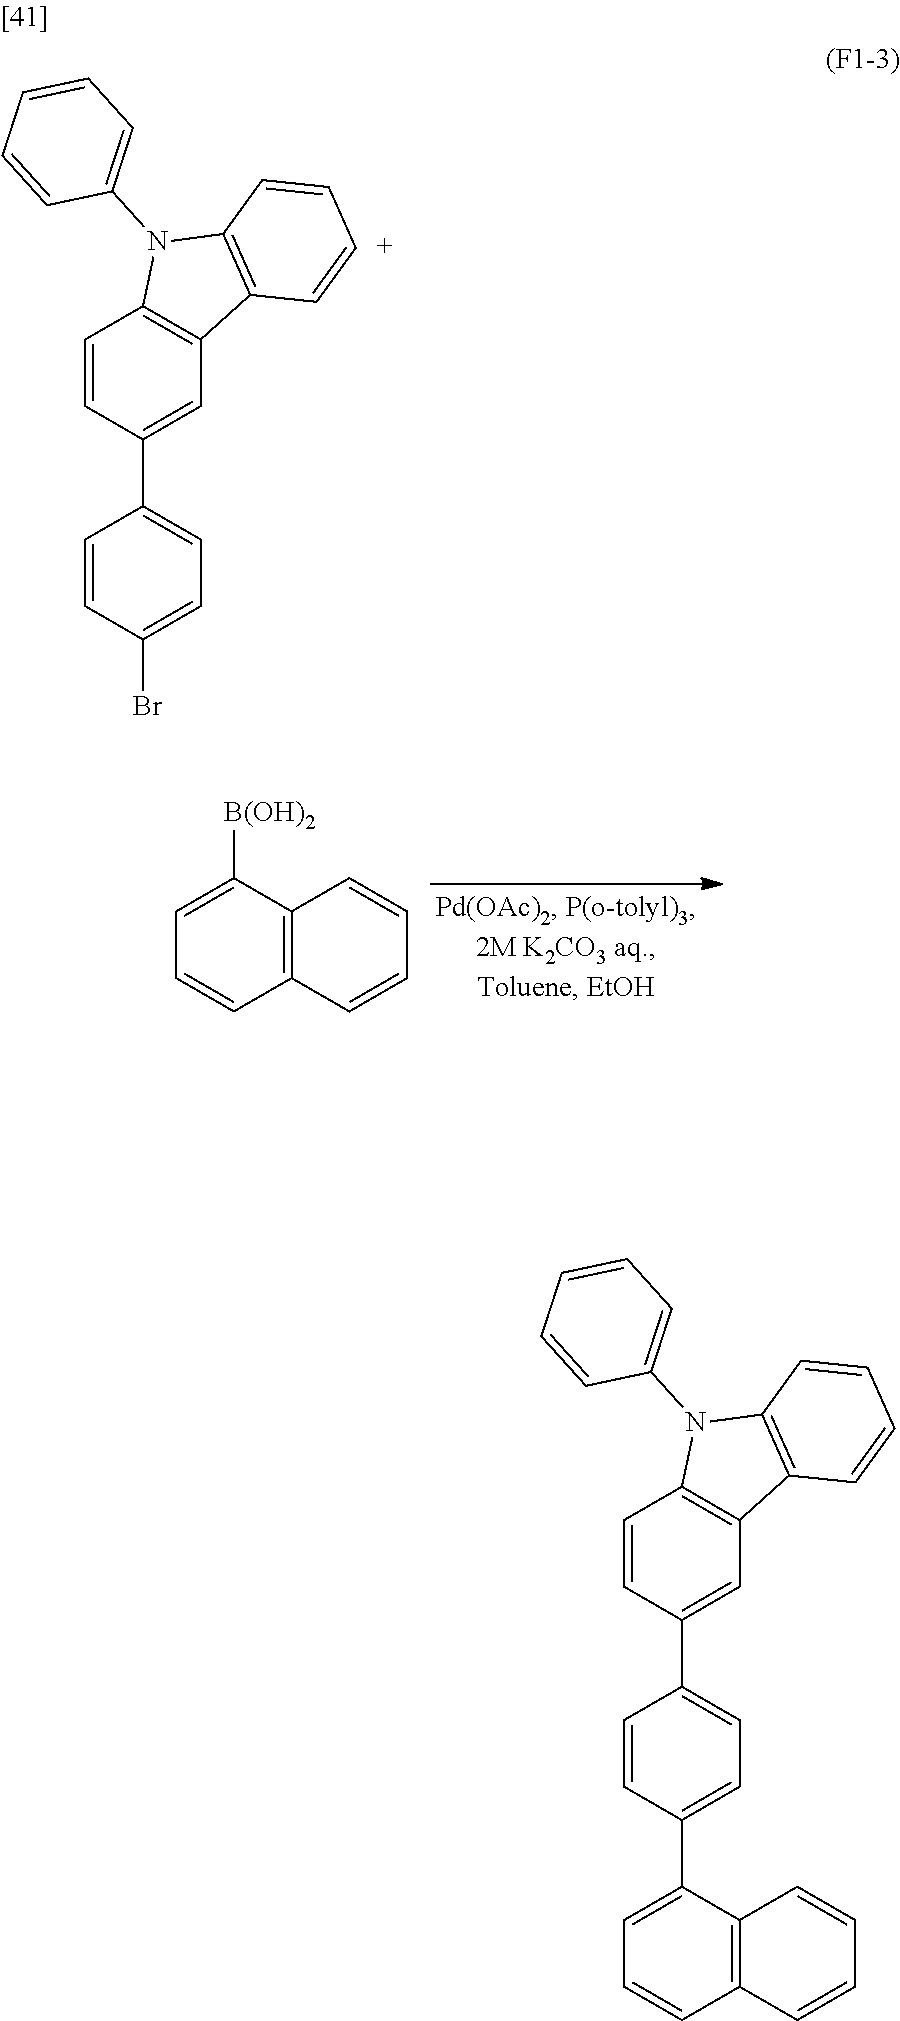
C1=C([B(OH)2])C2=C(C=C1)C=CC=C2.C1=CC(C2=CC=C(Br)C=C2)=CC2=C1N(C1=CC=CC=C1)C1=C2C=[C+]C=C1.C1=CC(C2=CC=C(C3=CC=CC4=C3C=CC=C4)C=C2)=CC2=C1N(C1=CC=CC=C1)C1=C2C=CC=C1
